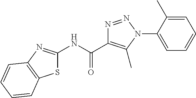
N(C(=O)C1=C(C)N(C2=CC=CC=C2C)N=N1)C1=NC2=C(S1)C=CC=C2
